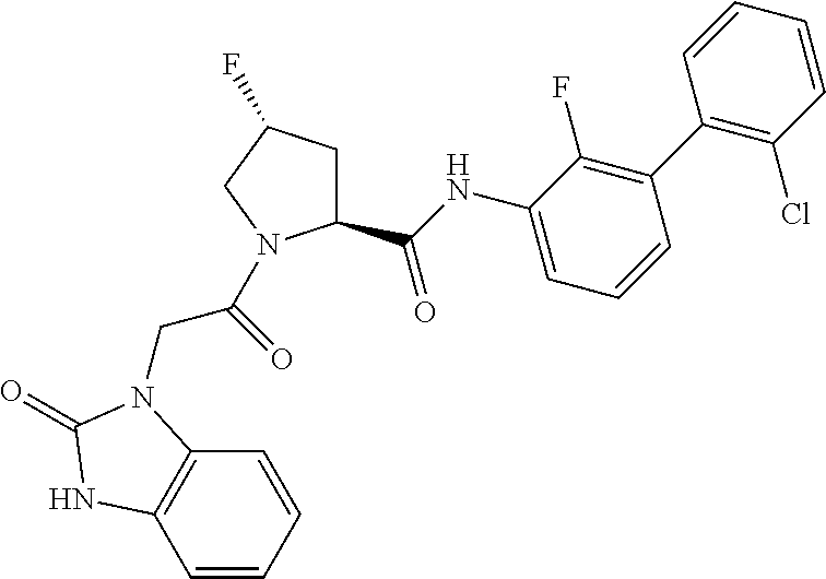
C1(C(NC2=CC=CC(C3=C(Cl)C=CC=C3)=C2F)=O)CC(F)CN1C(CN1C2=C(C=CC=C2)NC1=O)=O
